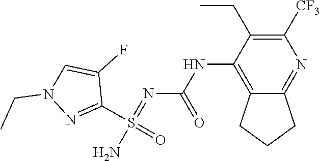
N1(CC)N=C(S(N)(=NC(NC2=C3CCCC3=NC([CF3])=C2CC)=O)=O)C(F)=C1
